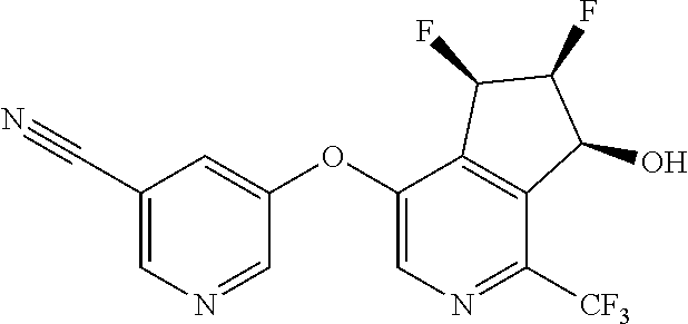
O(C1=CN=C([CF3])C2=C1C(F)C(F)C2O)C1=CC(C#N)=CN=C1
